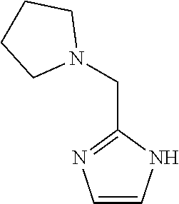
C1=CNC(CN2CCCC2)=N1
